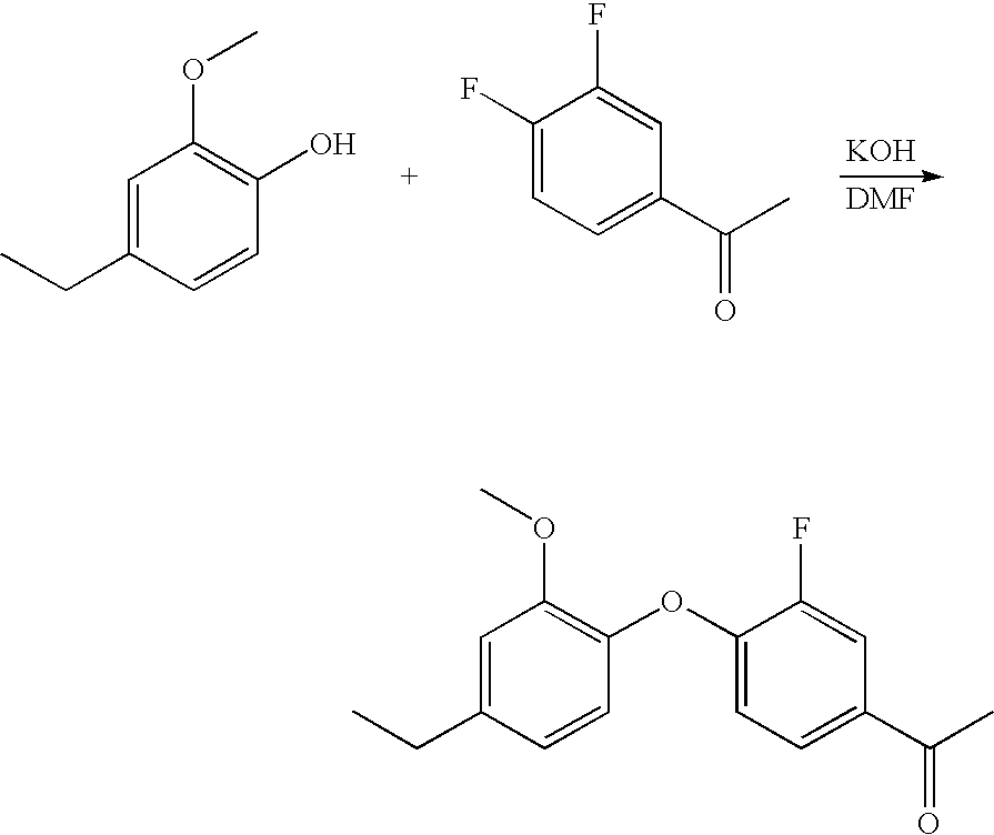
[KOH].C1=C(CC)C=CC(O)=C1OC.C1=C(F)C(F)=CC(C(C)=O)=C1.C1=C(CC)C=CC(OC2=CC=C(C(C)=O)C=C2F)=C1OC
